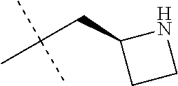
C(C(C)(C)C)C1CCN1
